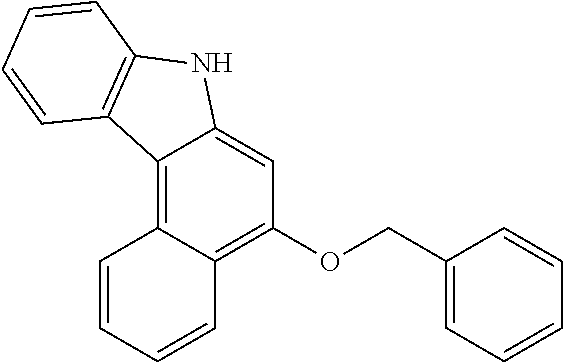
C12=C3C(=C(OCC4=CC=CC=C4)C=C1NC1=C2C=CC=C1)C=CC=C3
